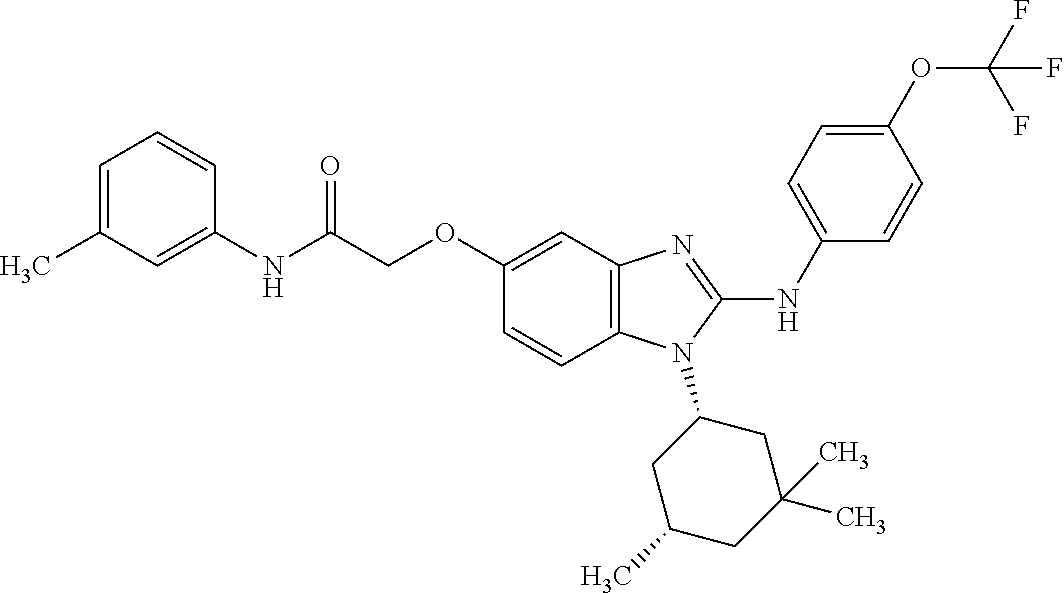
C1=C(NC(COC2=CC3=C(C=C2)N(C2CC(C)CC(C)(C)C2)C(NC2=CC=C(OC(F)(F)F)C=C2)=N3)=O)C=CC=C1C
